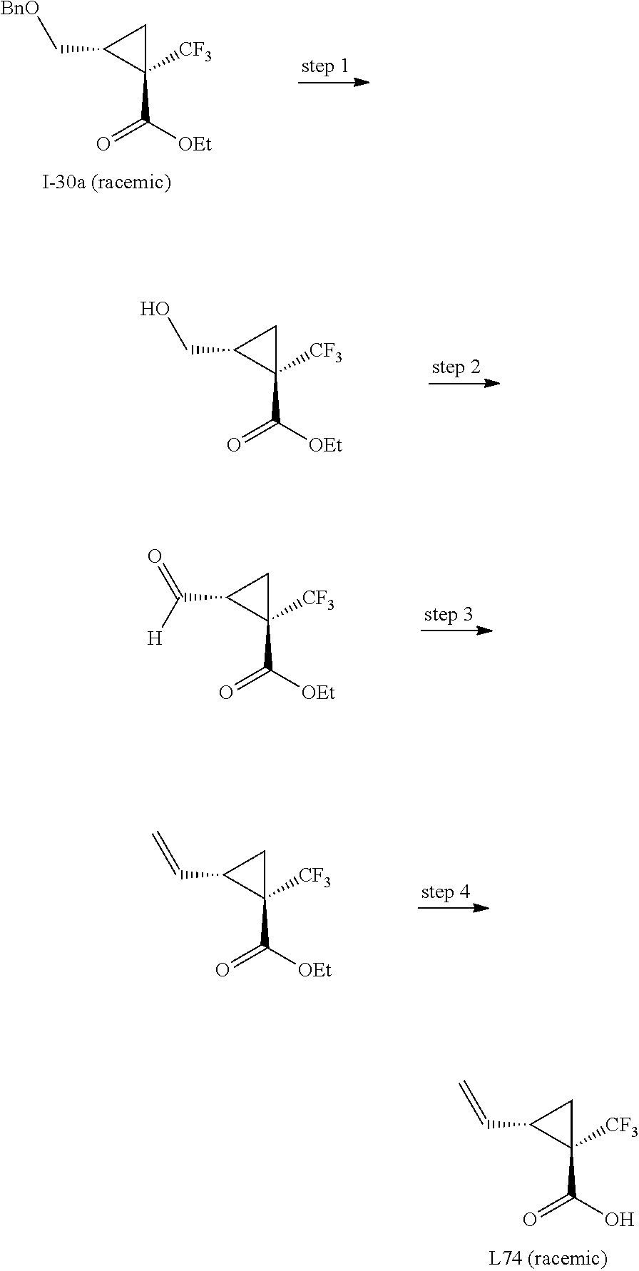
C1C(C=C)C1(C(=O)O)[CF3].C1C(C[BnO])C1(C(=O)[OEt])[CF3].C1C(CO)C1(C(=O)[OEt])[CF3].C1C(C(=O)[H])C1(C(=O)[OEt])[CF3].C1C(C=C)C1(C(=O)[OEt])[CF3]
